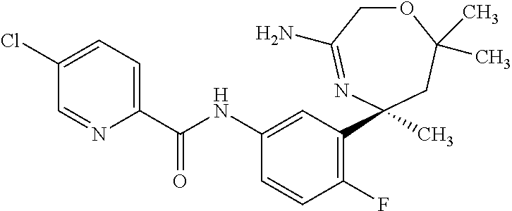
C1(C(NC2=CC(C3(C)CC(C)(C)OCC(N)=N3)=C(F)C=C2)=O)=CC=C(Cl)C=N1
